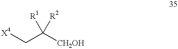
[X4]CC([CH2OH])([R2])[R1]
